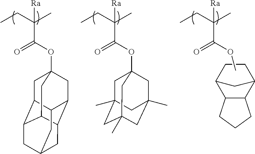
[Ra]C(C(=O)OC)(CC)C.C1CC2C3C(C1C2)CCC3.[Ra]C(C(=O)OC12CC3C4C(C5C(C1)C3CC(C4)C5)C2)(CC)C.[Ra]C(C(=O)OC12CC3(C)CC(C)(CC(C)(C1)C3)C2)(CC)C
